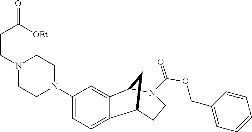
C12=CC=C(N3CCN(CCC([OEt])=O)CC3)C=C1C1N(C(=O)OCC3=CC=CC=C3)CCC2C1
